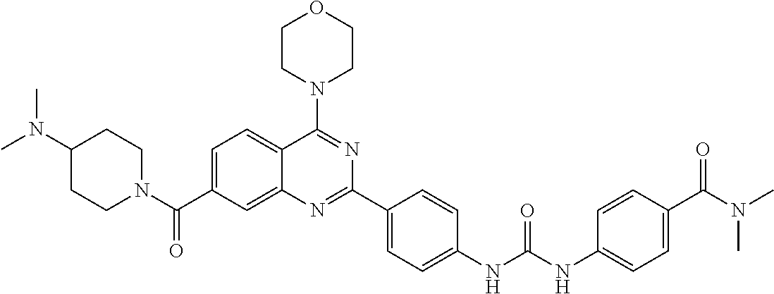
C1=C(C(N2CCC(N(C)C)CC2)=O)C=C2C(=C1)C(N1CCOCC1)=NC(C1=CC=C(NC(NC3=CC=C(C(N(C)C)=O)C=C3)=O)C=C1)=N2
